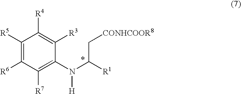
C1([R5])=C([R6])C([R7])=C(N(C([R1])C[CONHCOOR8])[H])C([R3])=C1[R4]
